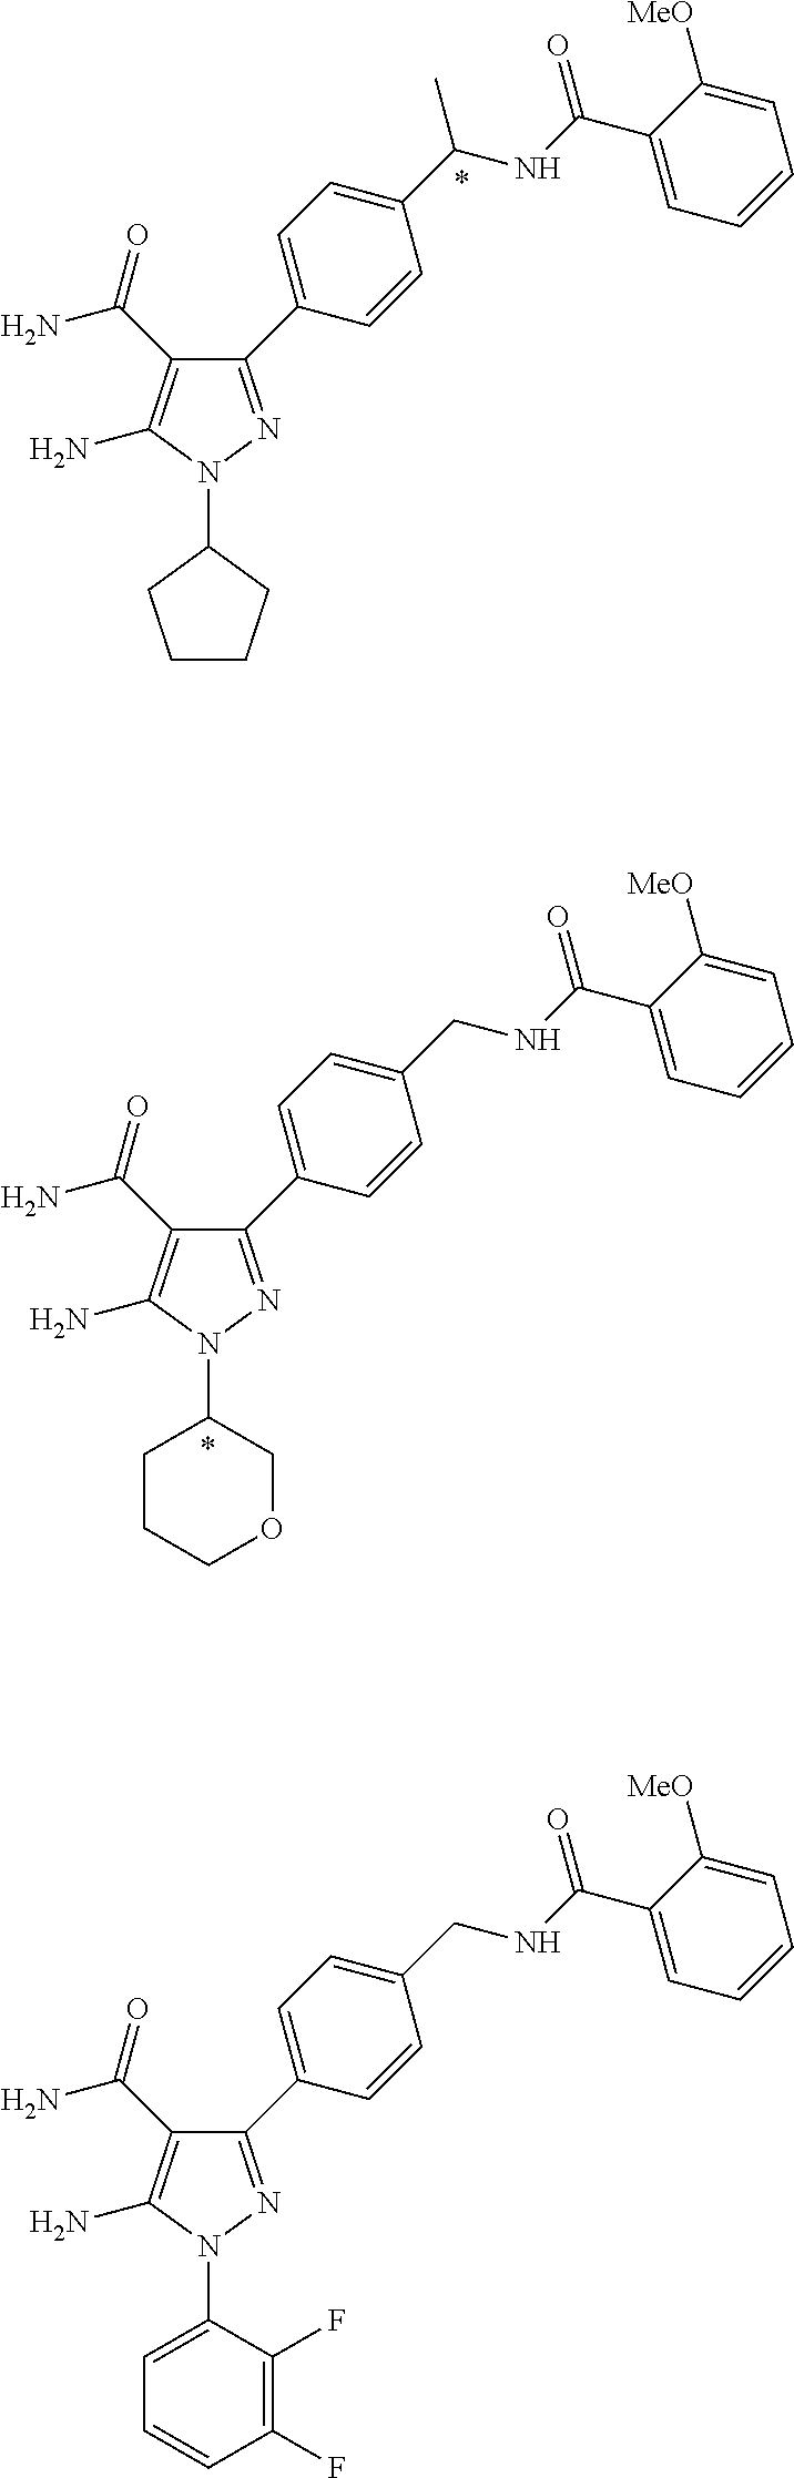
N1(C2=CC=CC(F)=C2F)N=C(C2=CC=C(CNC(C3=CC=CC=C3[MeO])=O)C=C2)C(C(N)=O)=C1N.N1(C2CCCC2)N=C(C2=CC=C(C(NC(C3=CC=CC=C3[MeO])=O)C)C=C2)C(C(N)=O)=C1N.N1(C2CCCOC2)N=C(C2=CC=C(CNC(C3=CC=CC=C3[MeO])=O)C=C2)C(C(N)=O)=C1N
